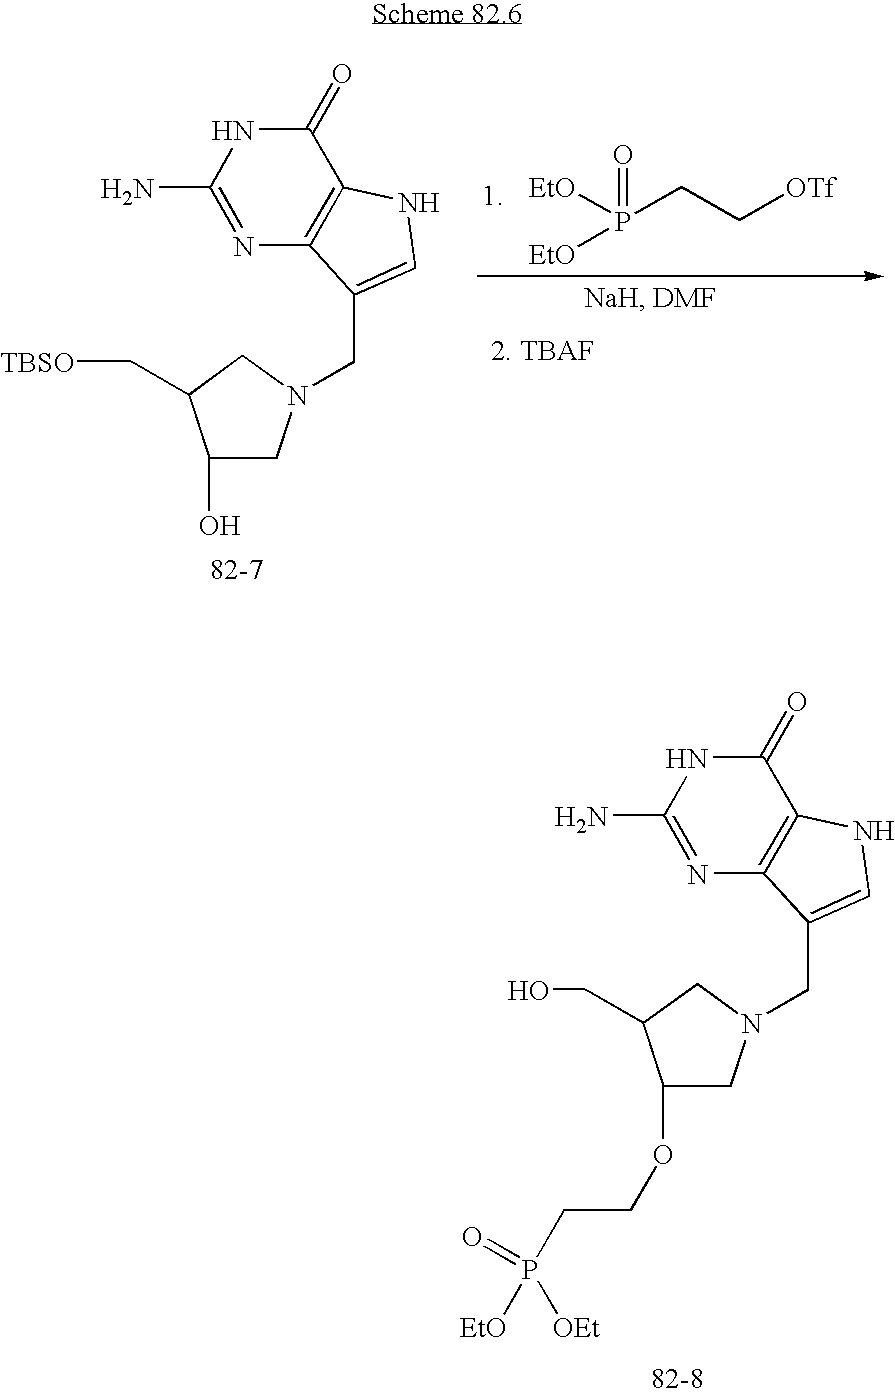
N1=C(N)NC(=O)C2=C1C(CN1CC(OCCP([OEt])([EtO])=O)C(CO)C1)=CN2.N1=C(N)NC(=O)C2=C1C(CN1CC(O)C(C[TBSO])C1)=CN2.[EtO]P(=O)([EtO])CC[OTf]
